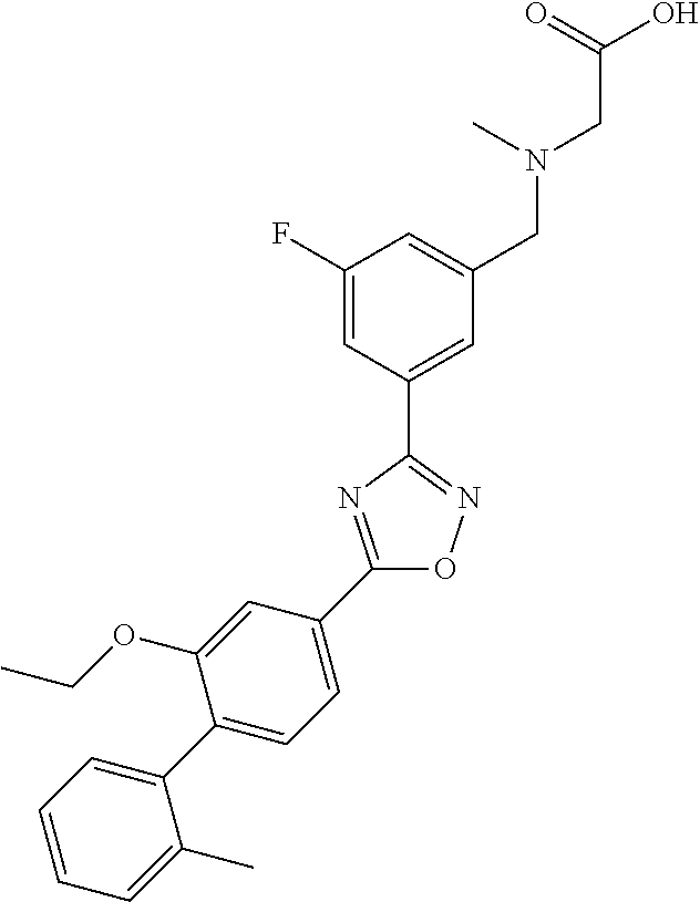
C1(F)=CC(C2=NOC(C3=CC=C(C4=CC=CC=C4C)C(OCC)=C3)=N2)=CC(CN(CC(O)=O)C)=C1
